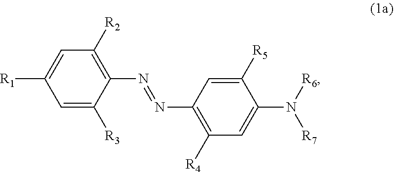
C1=C([R3])C(N=NC2=C([R4])C=C(N([R7])[R6])C([R5])=C2)=C([R2])C=C1[R1]
